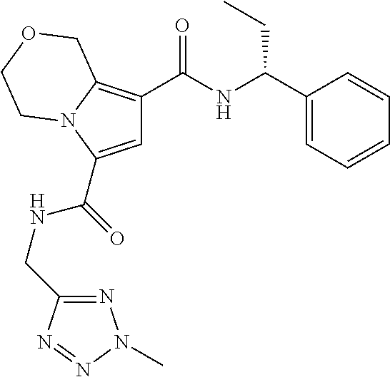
C(=O)(C1=CC(C(NC(C2=CC=CC=C2)CC)=O)=C2N1CCOC2)NCC1=NN(C)N=N1
